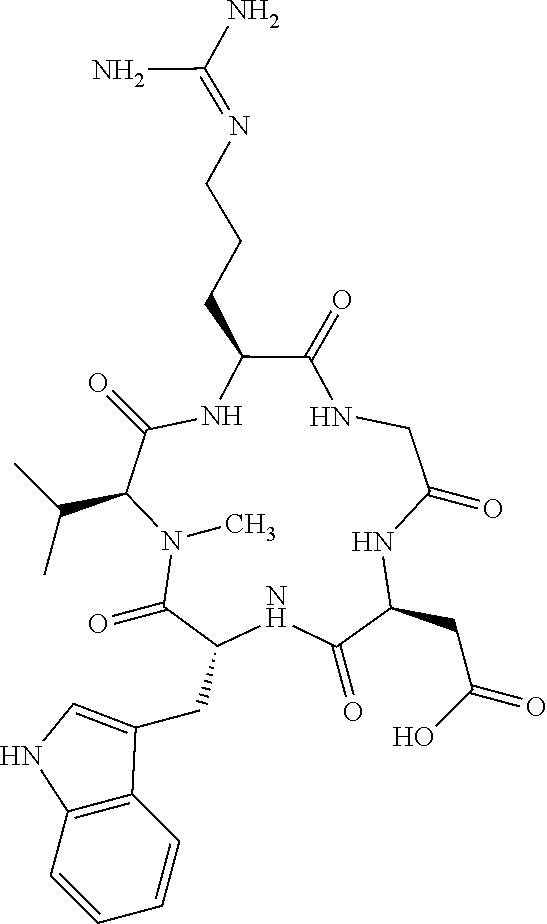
N1CC(=O)NC(CC(O)=O)C(=O)NC(CC2=CNC3=C2C=CC=C3)C(=O)N(C)C(C(C)C)C(=O)NC(CCCN=C(N)N)C1=O
